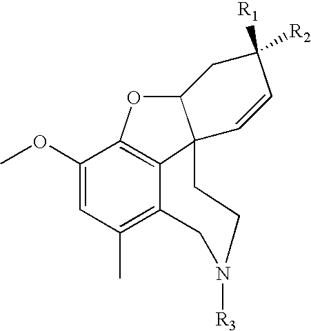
C1(OC)=CC(C)=C2C3=C1OC1C3(C=CC([R2])([R1])C1)CCN([R3])C2
